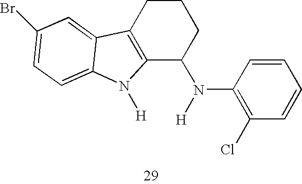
C12=C(CCCC1N(C1=C(Cl)C=CC=C1)[H])C1=CC(Br)=CC=C1N2[H]
